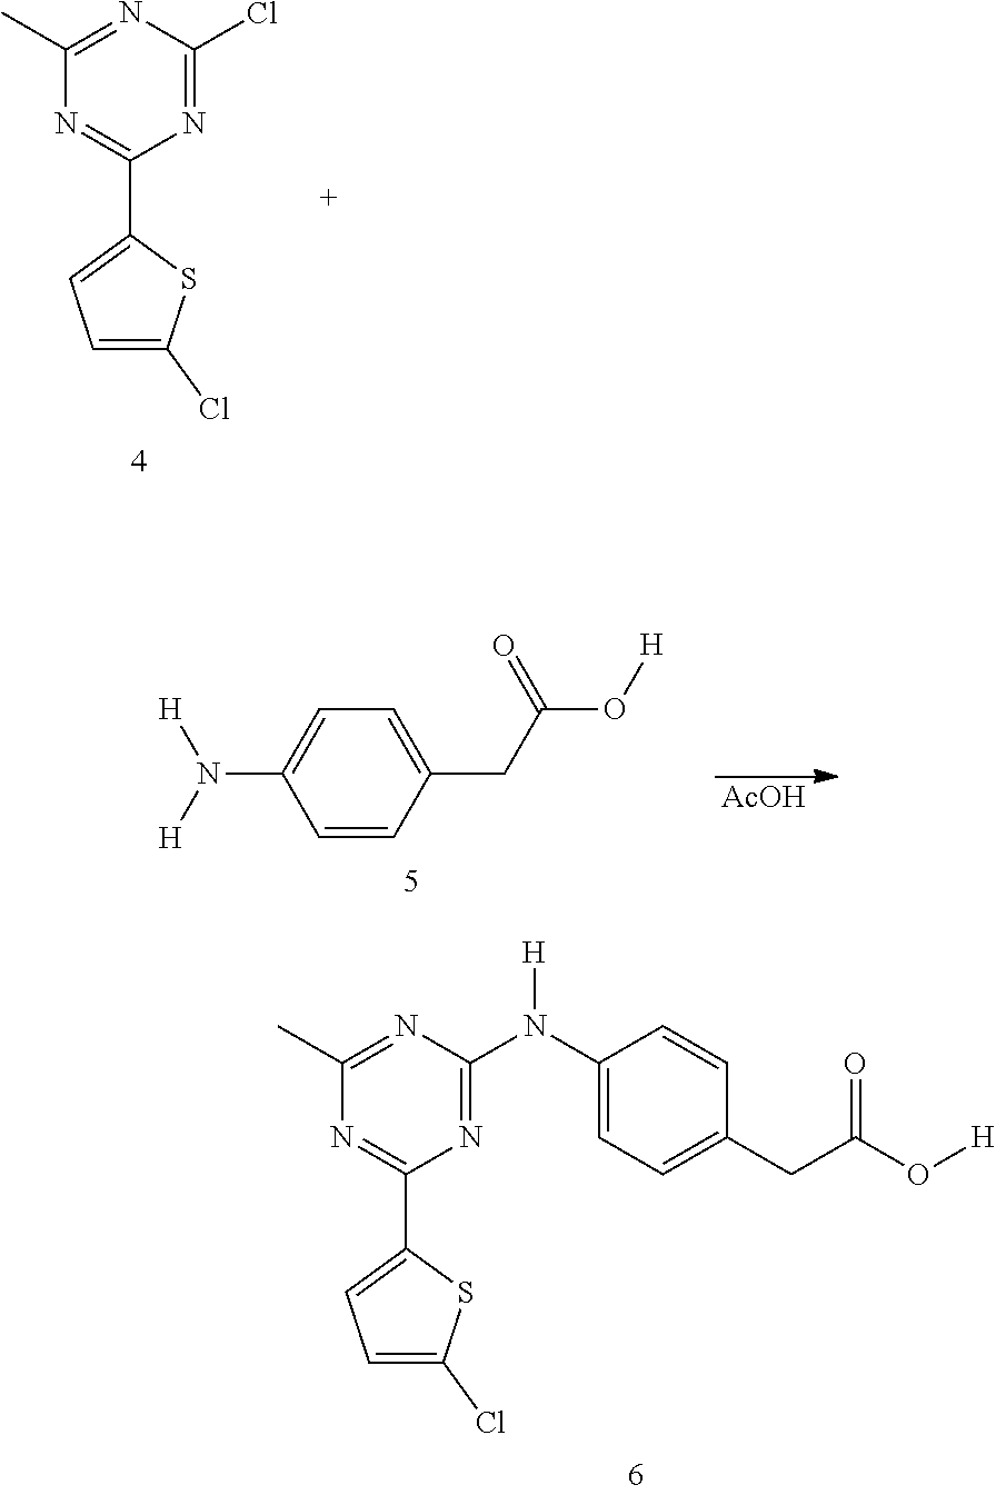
N1=C(C)N=C(C2=CC=C(Cl)S2)N=C1N(C1=CC=C(CC(O[H])=O)C=C1)[H].N1=C(C)N=C(C2=CC=C(Cl)S2)N=C1Cl.C1=CC(CC(O[H])=O)=CC=C1N([H])[H].[AcOH]
